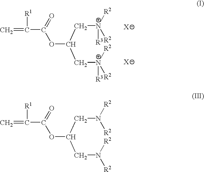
C=C(C(OC(CN([R2])[R2])CN([R2])[R2])=O)[R1].C=C(C(OC(C[N+]([R2])([R2])[R3])C[N+]([R2])([R2])[R3])=O)[R1].[X].[X]
